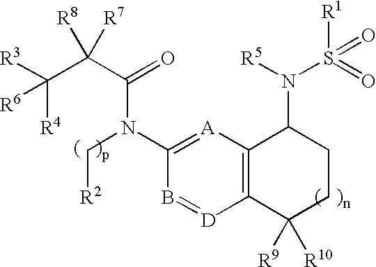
C([R4])(C(C(N(C[R2])C1=[A]C2=C([D]=B1)C([R9])([R10])CCC2N([R5])S([R1])(=O)=O)=O)([R8])[R7])([R3])[R6]
